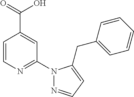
C1=CN=C(N2N=CC=C2CC2=CC=CC=C2)C=C1C(=O)O
